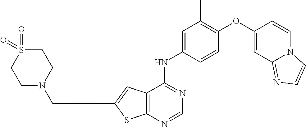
C12=C(C(NC3=CC(C)=C(OC4=CC5=NC=CN5C=C4)C=C3)=NC=N1)C=C(C#CCN1CCS(=O)(=O)CC1)S2
